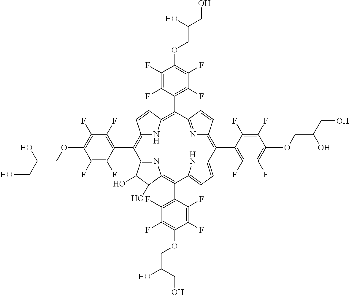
C1(C2=C3NC(=C(C4=C(F)C(F)=C(OCC(CO)O)C(F)=C4F)C4=NC(=C(C5=C(F)C(F)=C(OCC(CO)O)C(F)=C5F)C5=CC=C(C(C6=C(F)C(F)=C(OCC(O)CO)C(F)=C6F)=C6N=C2C(O)C6O)N5)C=C4)C=C3)=C(F)C(F)=C(OCC(CO)O)C(F)=C1F
